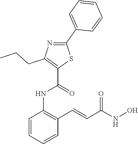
C1=CC=CC(C=CC(NO)=O)=C1NC(=O)C1=C(CCC)N=C(C2=CC=CC=C2)S1
